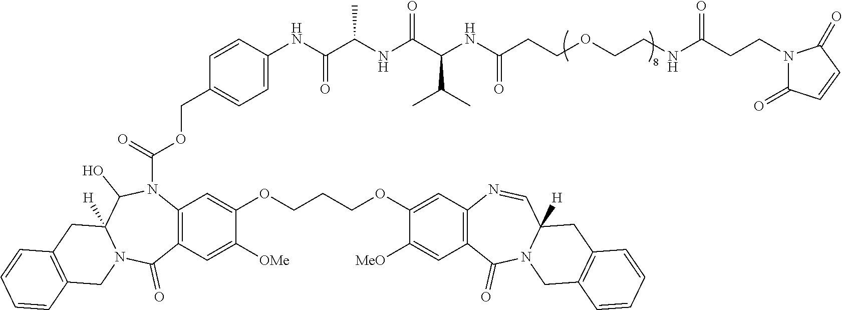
C12=C(N(C(=O)OCC3=CC=C(NC(C(NC(C(NC(CCOCCNC(CCN4C(=O)C=CC4=O)=O)=O)C(C)C)=O)C)=O)C=C3)C(O)C3([H])N(C1=O)CC1=C(C3)C=CC=C1)C=C(OCCCOC1=CC3=C(C=C1[MeO])C(=O)N1C([H])(C=N3)CC3=C(C1)C=CC=C3)C([OMe])=C2
